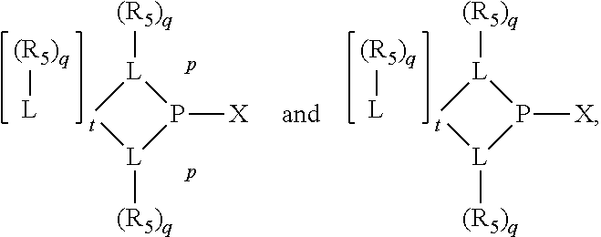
[L]1([(R5)q])[t][L]([(R5)q])P1[X].[L]1([(R5)q])[t][L]([(R5)q])P1[X].[(R5)q][L].[(R5)q][L]
